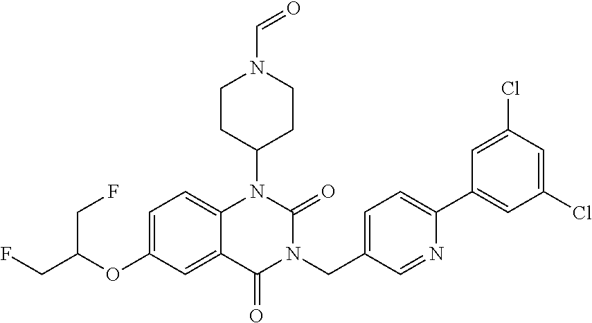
C1=C(OC(CF)CF)C=C2C(=C1)N(C1CCN(C=O)CC1)C(=O)N(CC1=CC=C(C3=CC(Cl)=CC(Cl)=C3)N=C1)C2=O
